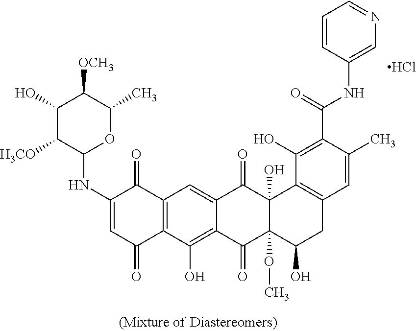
C1(NC2=CC(=O)C3=C(C2=O)C=C2C(=C3O)C(=O)C3(OC)C(O)(C2=O)C2=C(CC3O)C=C(C)C(C(=O)NC3=CN=CC=C3)=C2O)OC(C)C([OCH3])C(O)C1[H3CO].Cl
